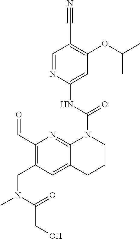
C1=NC(NC(=O)N2C3=NC(C=O)=C(CN(C)C(CO)=O)C=C3CCC2)=CC(OC(C)C)=C1C#N
